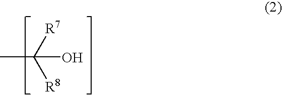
CC([R7])([R8])O
